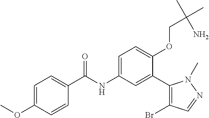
C1=C(OC)C=CC(C(=O)NC2=CC=C(OCC(C)(C)N)C(C3=C(Br)C=NN3C)=C2)=C1
